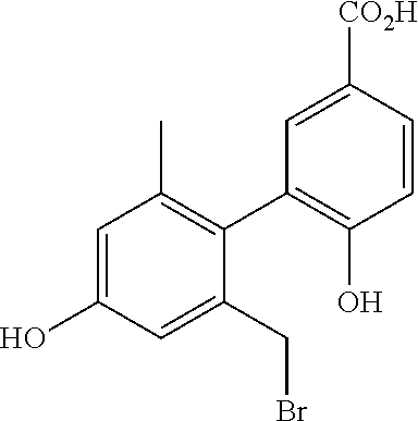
C1=C(O)C=C(CBr)C(C2=C(O)C=CC([CO2H])=C2)=C1C
